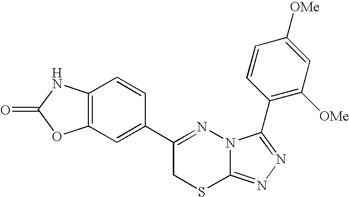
C12=C(C=CC(C3=NN4C(=NN=C4C4=C([OMe])C=C([OMe])C=C4)SC3)=C1)NC(=O)O2
